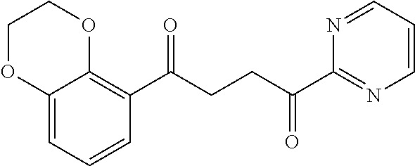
C1(C(CCC(C2=NC=CC=N2)=O)=O)=C2C(=CC=C1)OCCO2
